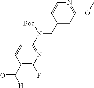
C1(CN(C2=NC(F)=C(C([H])=O)C=C2)[Boc])=CC(OC)=NC=C1
